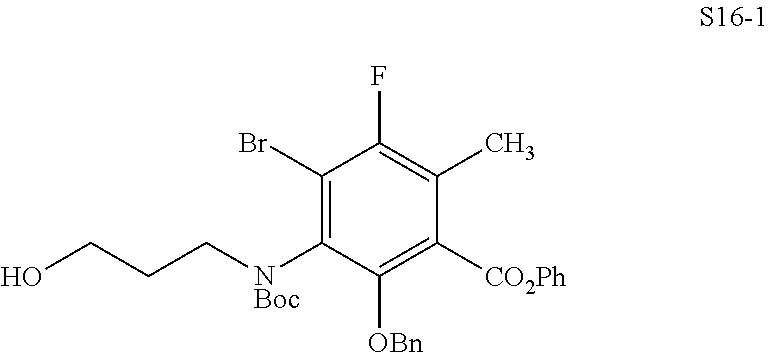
C1(Br)=C([NBoc]CCCO)C([OBn])=C([CO2Ph])C(C)=C1F
